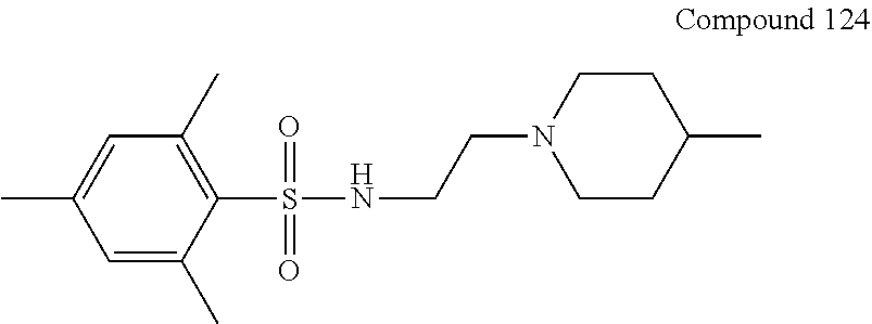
C1(S(=O)(=O)NCCN2CCC(C)CC2)=C(C)C=C(C)C=C1C
